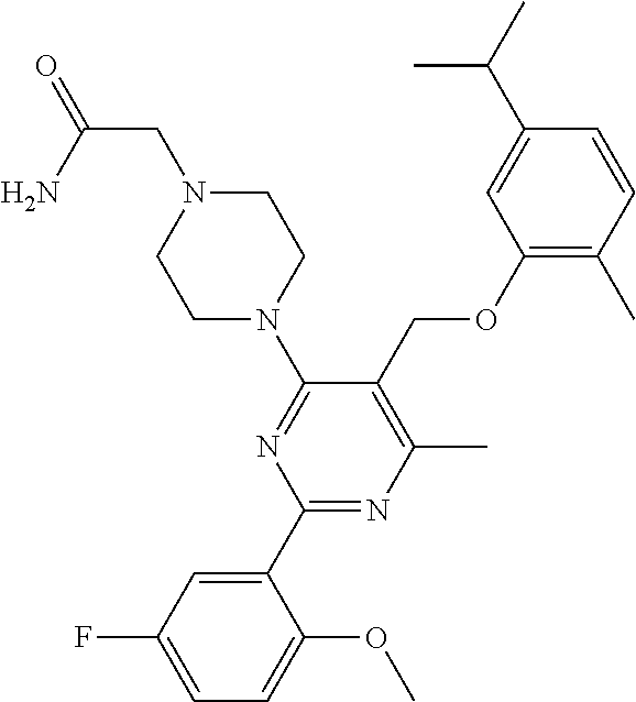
C1(C2=CC(F)=CC=C2OC)=NC(C)=C(COC2=C(C)C=CC(C(C)C)=C2)C(N2CCN(CC(=O)N)CC2)=N1
